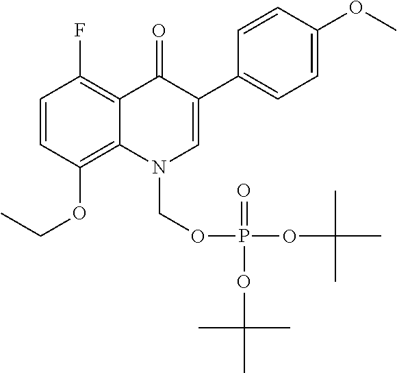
C1=CC(OCC)=C2C(=C1F)C(=O)C(C1=CC=C(OC)C=C1)=CN2COP(=O)(OC(C)(C)C)OC(C)(C)C
